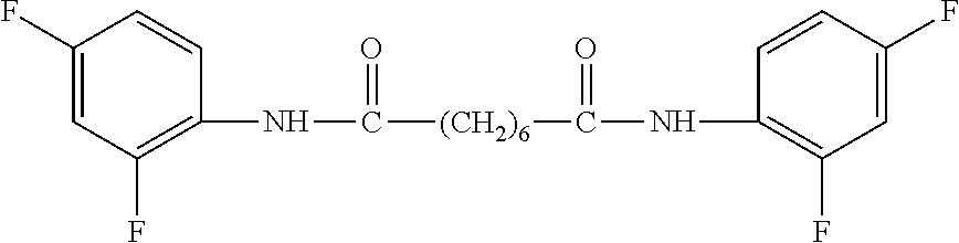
C1(F)=CC(F)=C(NC([(CH2)6]C(NC2=C(F)C=C(F)C=C2)=O)=O)C=C1
